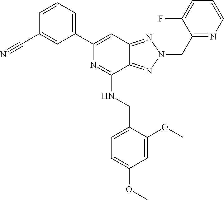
C12=NN(CC3=NC=CC=C3F)N=C1C(NCC1=CC=C(OC)C=C1OC)=NC(C1=CC=CC(C#N)=C1)=C2
